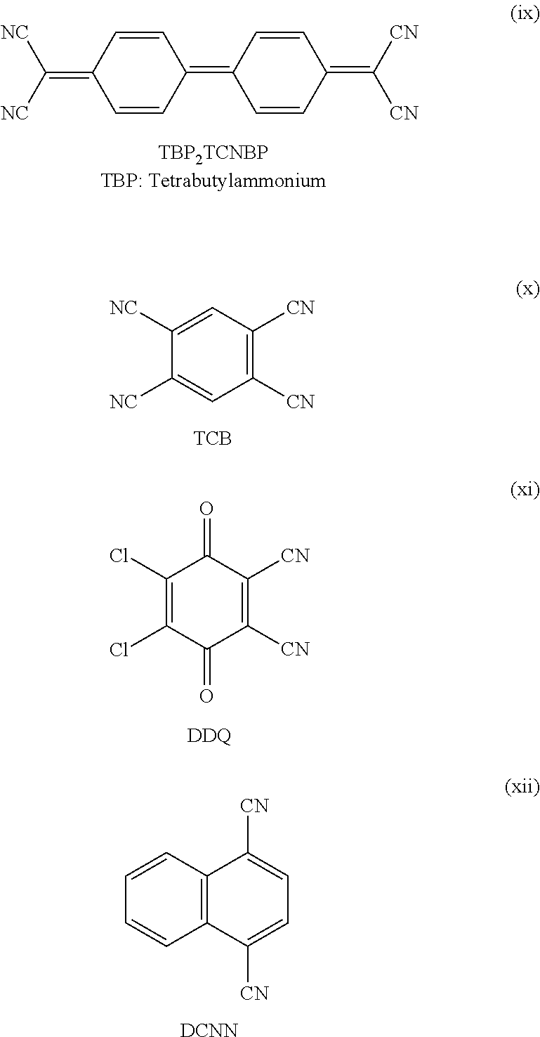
C1(Cl)=C(Cl)C(=O)C([CN])=C([CN])C1=O.[DDQ].C12=C(C=CC=C1)C([CN])=CC=C2[CN].[DCNN].C(=C1C=CC(=C2C=CC(=C([CN])[CN])C=C2)C=C1)([NC])[NC].C1([CN])=C([CN])C=C([NC])C([NC])=C1.[TCB]
